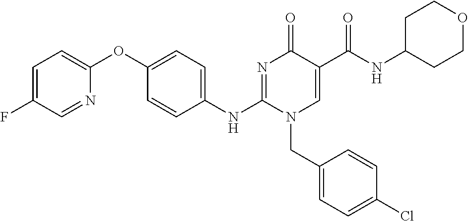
C1=C(F)C=NC(OC2=CC=C(NC3=NC(=O)C(C(NC4CCOCC4)=O)=CN3CC3=CC=C(Cl)C=C3)C=C2)=C1
